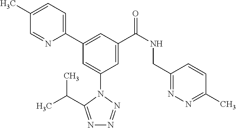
C1=C(C)C=NC(C2=CC(C(NCC3=NN=C(C)C=C3)=O)=CC(N3C(C(C)C)=NN=N3)=C2)=C1
